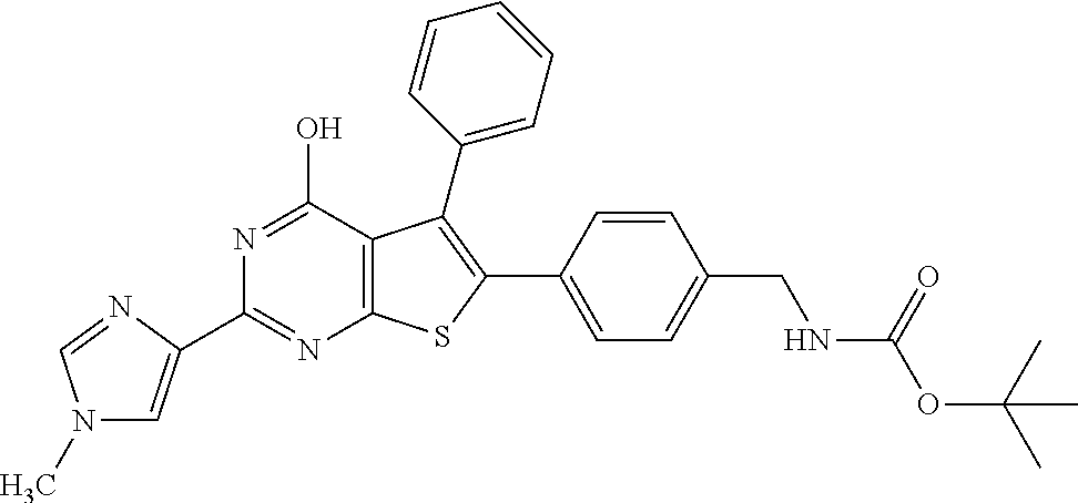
C1(C2=CN(C)C=N2)=NC2=C(C(O)=N1)C(C1=CC=CC=C1)=C(C1=CC=C(CNC(OC(C)(C)C)=O)C=C1)S2
